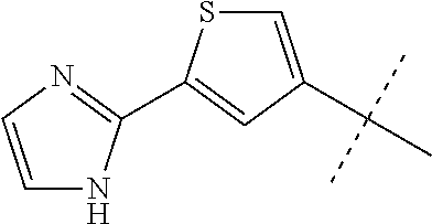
C1=CN=C(C2=CC(C(C)(C)C)=CS2)N1
